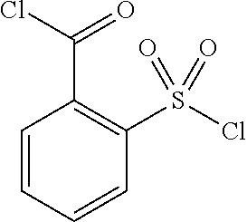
ClS(C1=C(C(Cl)=O)C=CC=C1)(=O)=O
